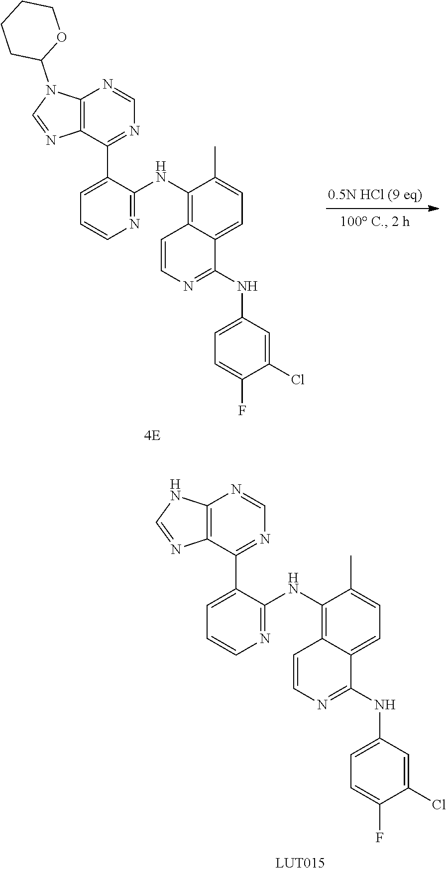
C1(NC2=NC=CC=C2C2=NC=NC3=C2N=CN3C2OCCCC2)=C2C(=CC=C1C)C(NC1=CC=C(F)C(Cl)=C1)=NC=C2.C1(NC2=NC=CC=C2C2=NC=NC3=C2N=CN3)=C2C(=CC=C1C)C(NC1=CC=C(F)C(Cl)=C1)=NC=C2
